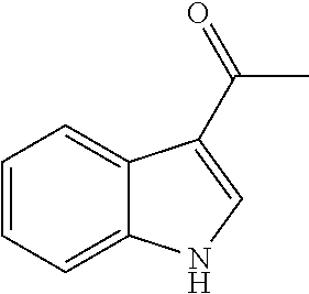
C1=CC=C2C(=C1)C(C(C)=O)=CN2
